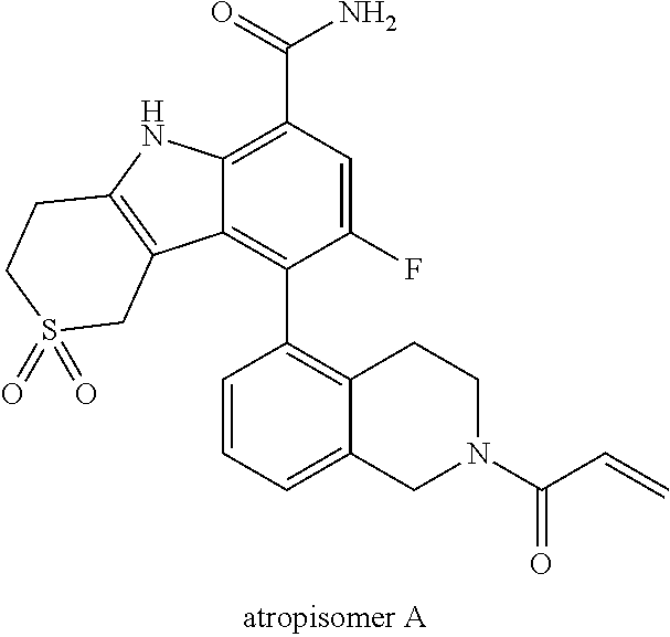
C12=C(C(N)=O)C=C(F)C(C3=C4C(=CC=C3)CN(C(C=C)=O)CC4)=C1C1=C(N2)CCS(=O)(=O)C1
